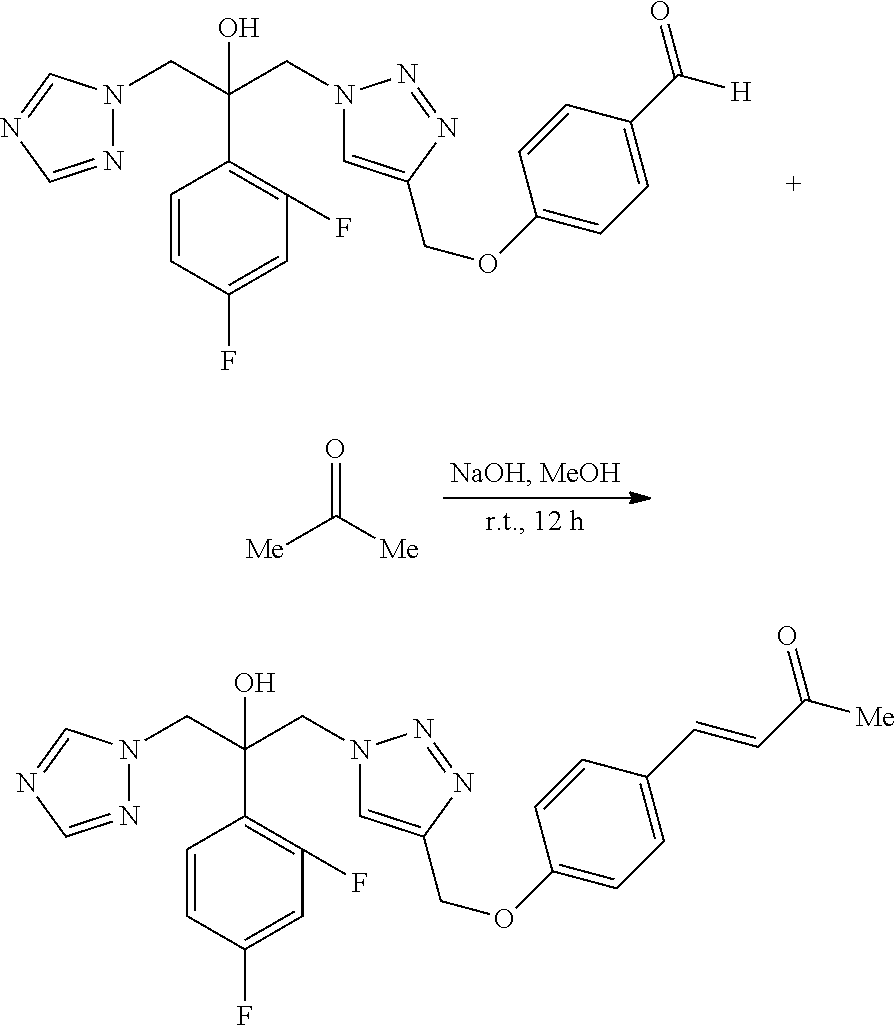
C1=CC(F)=CC(F)=C1C(CN1N=CN=C1)(CN1C=C(COC2=CC=C(C([H])=O)C=C2)N=N1)O.[Me]C([Me])=O.C1=CC(F)=CC(F)=C1C(CN1N=CN=C1)(CN1C=C(COC2=CC=C(C=CC([Me])=O)C=C2)N=N1)O
